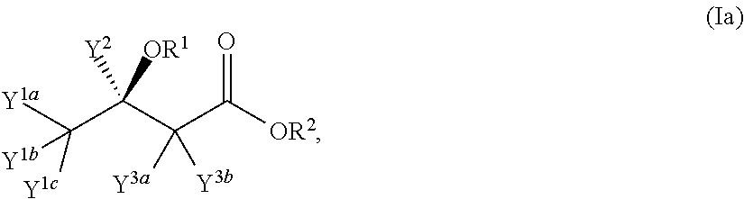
C(C(C(C([OR2])=O)([Y3a])[Y3b])([Y2])[OR1])([Y1a])([Y1c])[Y1b]
